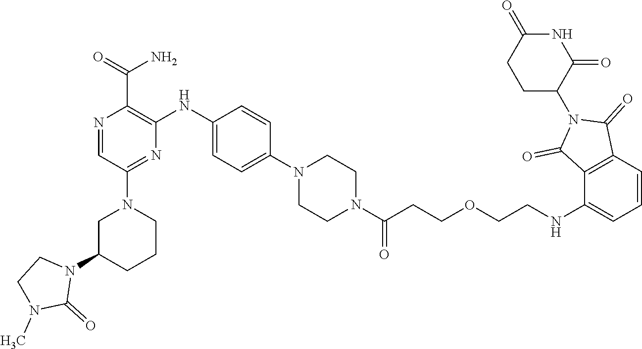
C1C(N2CCN(C)C2=O)CCCN1C1=NC(NC2=CC=C(N3CCN(C(CCOCCNC4=CC=CC5=C4C(=O)N(C4C(=O)NC(=O)CC4)C5=O)=O)CC3)C=C2)=C(C(=O)N)N=C1
